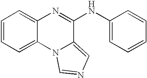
C1=CC=C2C(=C1)N=C(NC1=CC=CC=C1)C1=CN=CN21
